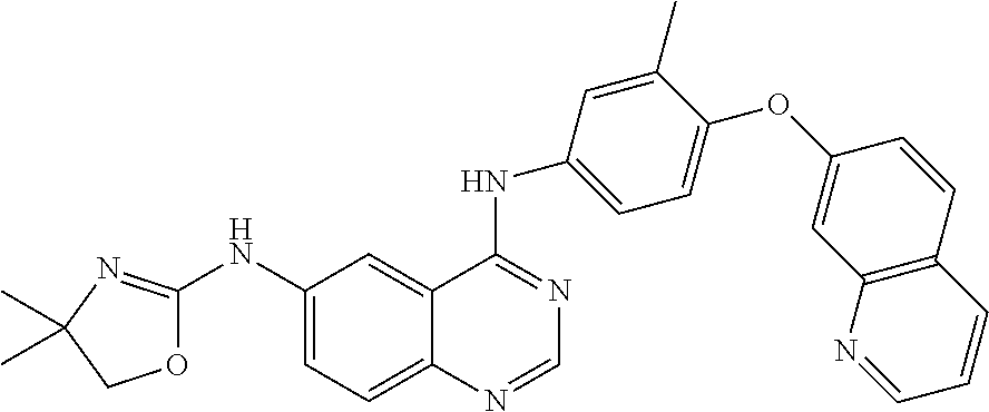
O1C(NC2=CC=C3C(=C2)C(NC2=CC=C(OC4=CC5=C(C=C4)C=CC=N5)C(C)=C2)=NC=N3)=NC(C)(C)C1
